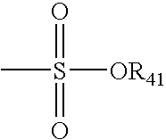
CS([OR41])(=O)=O
